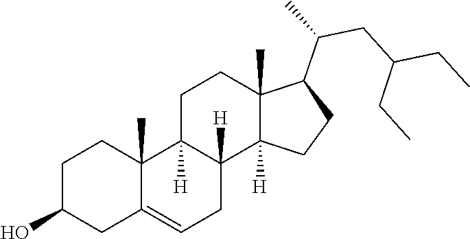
C1=C2CC(O)CCC2(C)C2([H])CCC3(C)C(C(CC(CC)CC)C)CCC3([H])C2([H])C1
